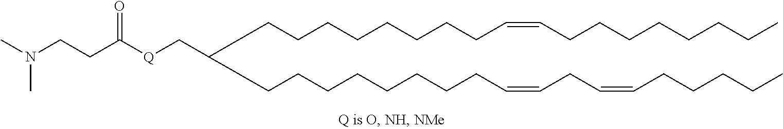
C(CCCCCCCC=CCCCCCCCC)C(CCCCCCCCC=CCC=CCCCCC)C[Q]C(CCN(C)C)=O
